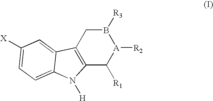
B1([R3])CC2=C(C([R1])[A]1[R2])N([H])C1=CC=C([X])C=C21
